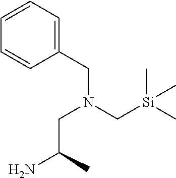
C1(CN(C[Si](C)(C)C)CC(N)C)=CC=CC=C1
